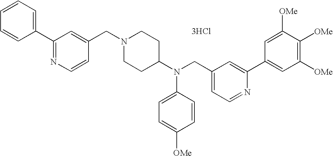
C1=CC=CC=C1C1=NC=CC(CN2CCC(N(CC3=CC=NC(C4=CC([OMe])=C([OMe])C([OMe])=C4)=C3)C3=CC=C([OMe])C=C3)CC2)=C1.[3HCl]
